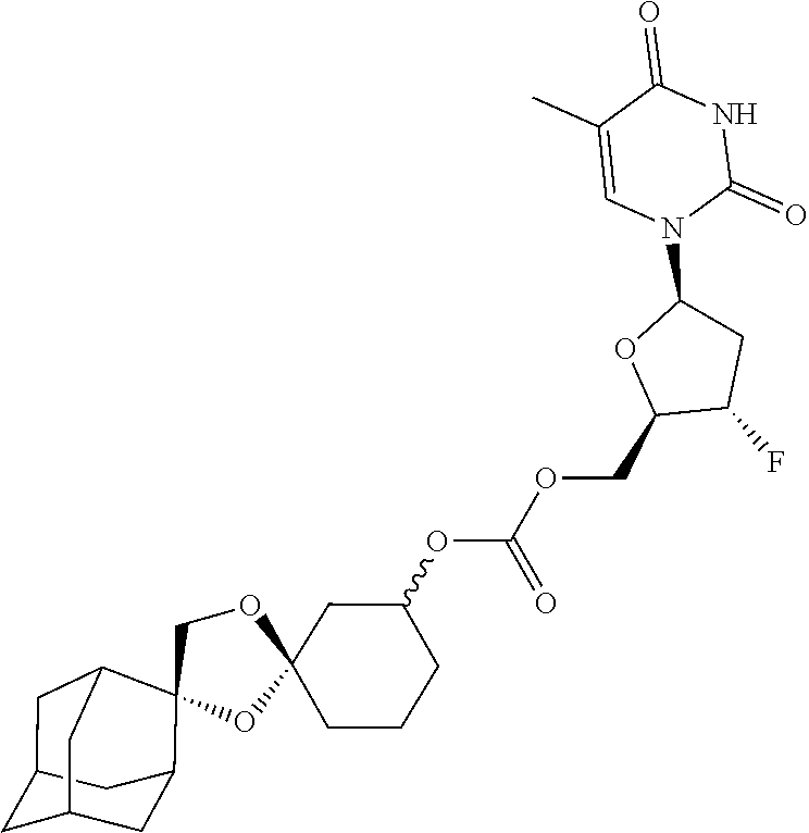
O1C2(CCCC(OC(=O)OCC3C(F)CC(N4C(=O)NC(=O)C(C)=C4)O3)C2)OC2(C3CC4CC(CC2C4)C3)C1
